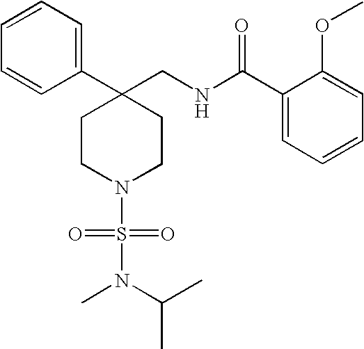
C1(C2(CNC(C3=CC=CC=C3OC)=O)CCN(S(=O)(=O)N(C(C)C)C)CC2)=CC=CC=C1
